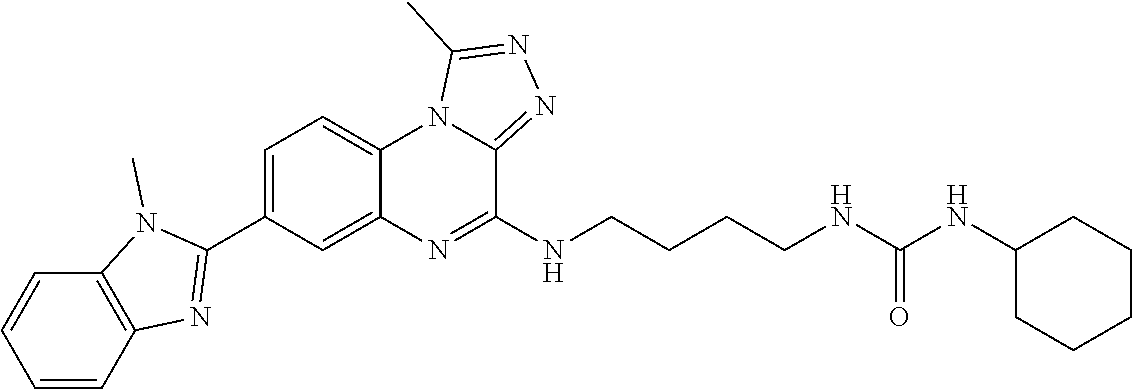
C1=CC2=C(C=C1)N(C)C(C1=CC=C3C(=C1)N=C(NCCCCNC(NC1CCCCC1)=O)C1=NN=C(C)N31)=N2
